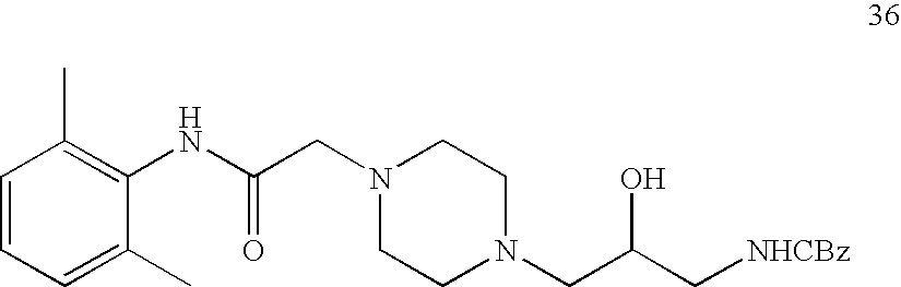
C1=CC=C(C)C(NC(CN2CCN(CC(C[NHCBz])O)CC2)=O)=C1C
